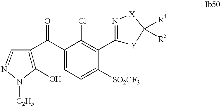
C1(O)=C(C(C2=CC=C([SO2CF3])C(C3=N[X]C([R4])([R5])[Y]3)=C2Cl)=O)C=NN1[C2H5]
